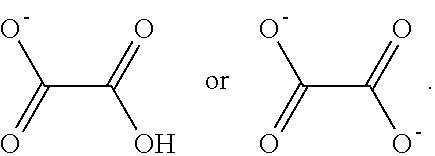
OC(C(=O)O)=O.OC(C(=O)O)=O
